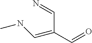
C(C=N)(=CNC)C=O
